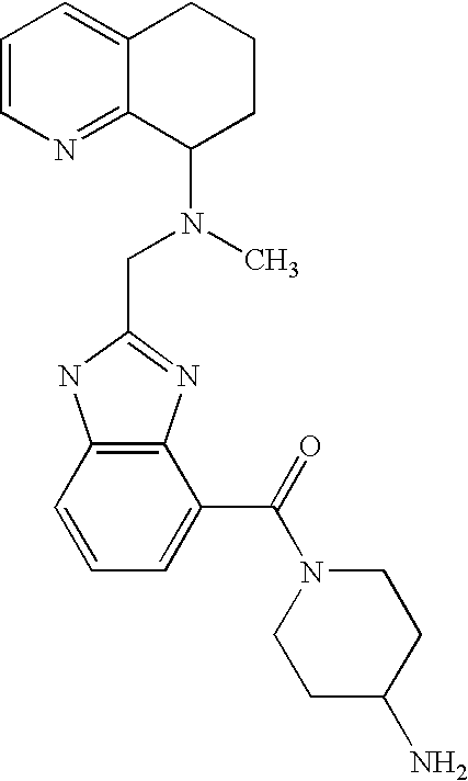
C12=C(C=CC=C1C(=O)N1CCC(N)CC1)NC(CN(C)C1CCCC3=CC=CN=C13)=N2
